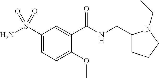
C1(CNC(C2=CC(S(N)(=O)=O)=CC=C2OC)=O)CCCN1CC
